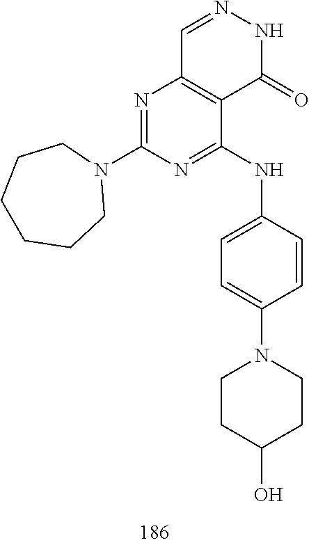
C1=NNC(=O)C2=C1N=C(N1CCCCCC1)N=C2NC1=CC=C(N2CCC(O)CC2)C=C1
